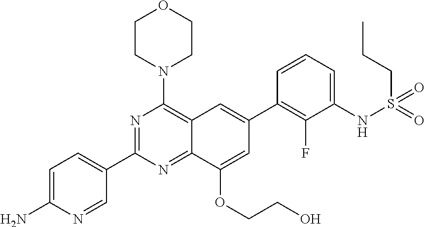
C12=C(N3CCOCC3)N=C(C3=CC=C(N)N=C3)N=C1C(OCCO)=CC(C1=C(F)C(NS(=O)(=O)CCC)=CC=C1)=C2
